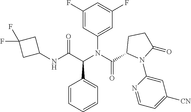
C1(F)=CC(N(C(C2N(C3=CC([CN])=CC=N3)C(=O)CC2)=O)C(C(NC2CC(F)(F)C2)=O)C2=CC=CC=C2)=CC(F)=C1
